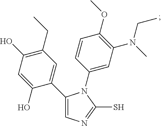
C1(C2=CN=C(S)N2C2=CC(N(C)CC)=C(OC)C=C2)=CC(CC)=C(O)C=C1O
